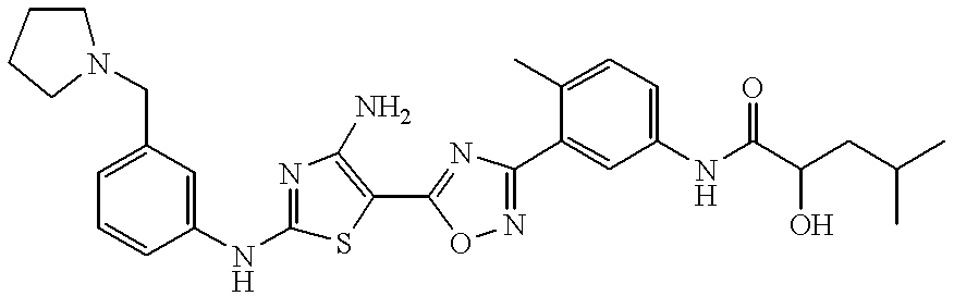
C1(NC2=NC(N)=C(C3=NC(C4=CC(NC(C(CC(C)C)O)=O)=CC=C4C)=NO3)S2)=CC(CN2CCCC2)=CC=C1
